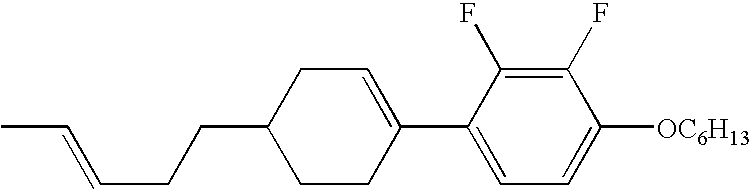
C1(F)=C(F)C(C2=CCC(CCC=CC)CC2)=CC=C1[OC6H13]
